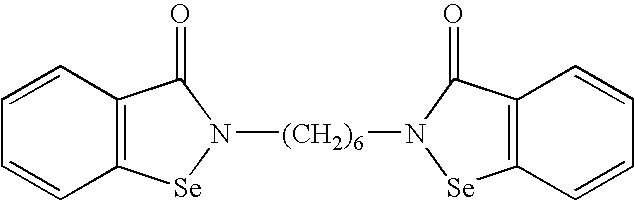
C1=CC2=C(C=C1)[Se]N([(CH2)6]N1[Se]C3=C(C1=O)C=CC=C3)C2=O
